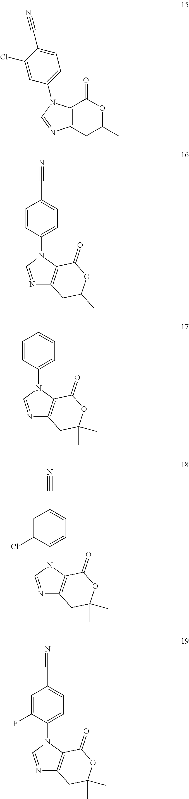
C12=C(CC(C)OC1=O)N=CN2C1=CC=C(C#N)C(Cl)=C1.C1=CC(N2C=NC3=C2C(=O)OC(C)C3)=CC=C1C#N.C1=CC(N2C=NC3=C2C(=O)OC(C)(C)C3)=CC=C1.C1=C(Cl)C(N2C=NC3=C2C(=O)OC(C)(C)C3)=CC=C1C#N.C1=C(F)C(N2C=NC3=C2C(=O)OC(C)(C)C3)=CC=C1C#N
